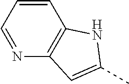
C1=CC=NC2=C1NC(C)=C2
